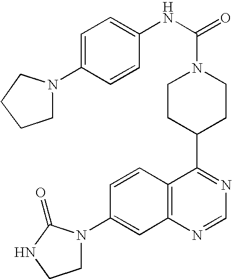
C1=CC2=C(C=C1N1CCNC1=O)N=CN=C2C1CCN(C(NC2=CC=C(N3CCCC3)C=C2)=O)CC1
